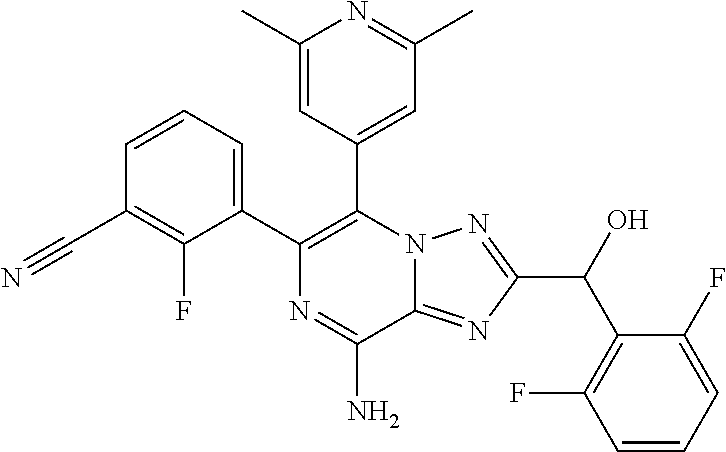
C1(C2=C(C3=CC(C)=NC(C)=C3)N3C(=NC(C(O)C4=C(F)C=CC=C4F)=N3)C(N)=N2)=CC=CC(C#N)=C1F
